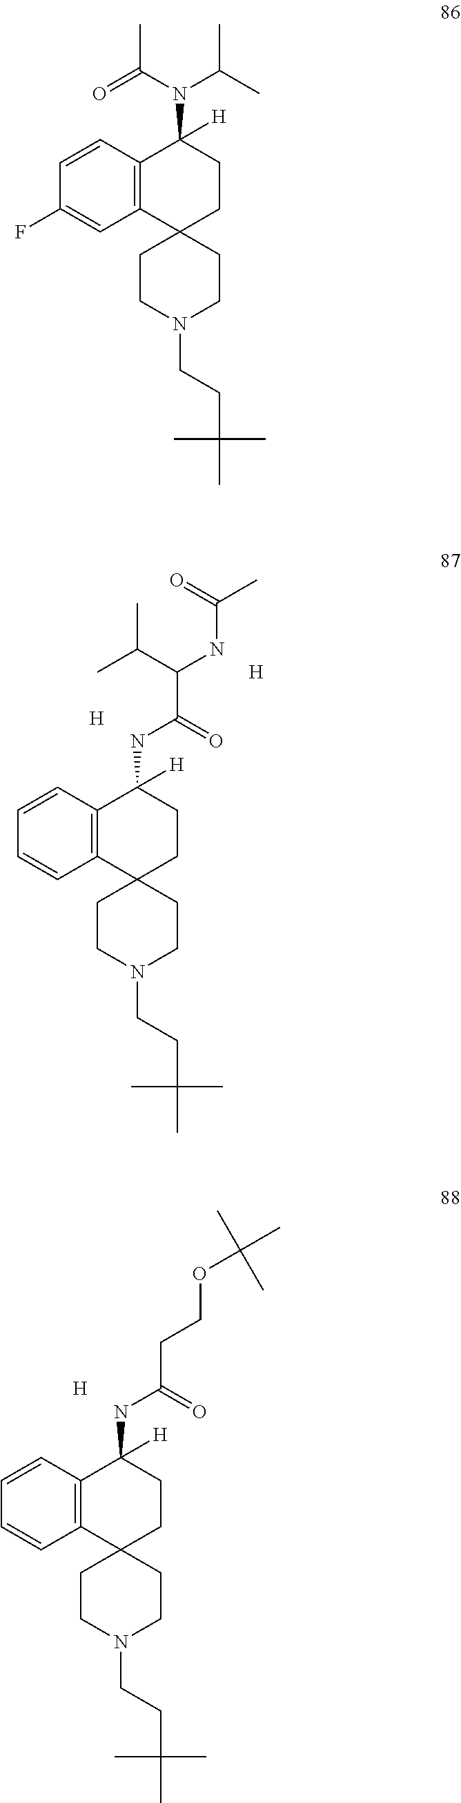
C12=C(C=CC(F)=C1)C([H])(N(C(C)C)C(=O)C)CCC21CCN(CCC(C)(C)C)CC1.C12=C(C=CC=C1)C([H])(NC(=O)C(C(C)C)NC(C)=O)CCC21CCN(CCC(C)(C)C)CC1.[H].[H].C12=C(C=CC=C1)C([H])(NC(=O)CCOC(C)(C)C)CCC21CCN(CCC(C)(C)C)CC1.[H]
